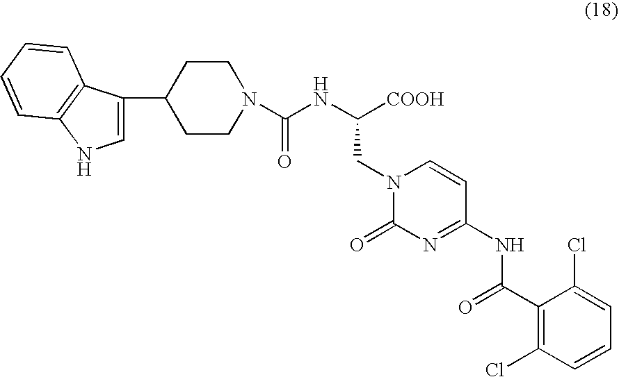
N1(C(NC([COOH])CN2C(=O)N=C(NC(C3=C(Cl)C=CC=C3Cl)=O)C=C2)=O)CCC(C2=CNC3=C2C=CC=C3)CC1
